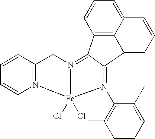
C12=C3C(=CC=C1)C=CC=C3C1=N(C3=C(C)C=CC=C3C)[Fe]3(Cl)(Cl)N(=C21)CC1=N3C=CC=C1
